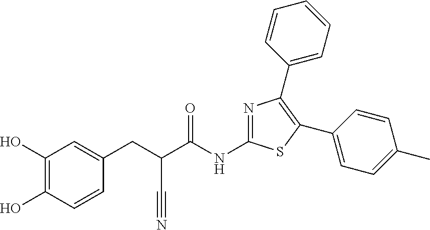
C1(O)=C(O)C=CC(CC(C(NC2=NC(C3=CC=CC=C3)=C(C3=CC=C(C)C=C3)S2)=O)C#N)=C1
